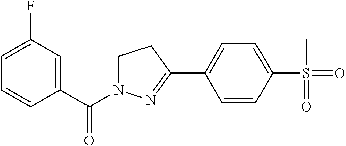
C1=C(F)C=C(C(=O)N2CCC(C3=CC=C(S(C)(=O)=O)C=C3)=N2)C=C1
